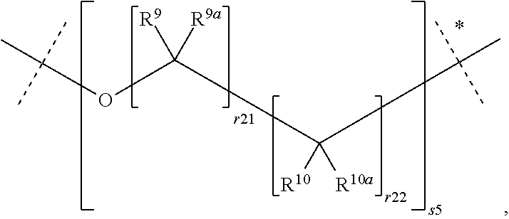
CC(C)(C)OC(C(C(C)(C)C)([R10])[R10a])([R9])[R9a]
